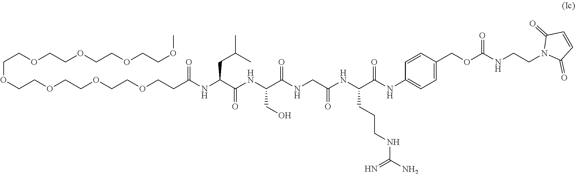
C(COCCOCCOCCOC)OCCOCCOCCOCCC(NC(C(NC(C(NCC(NC(C(NC1=CC=C(COC(NCCN2C(=O)C=CC2=O)=O)C=C1)=O)CCCNC(N)=N)=O)=O)CO)=O)CC(C)C)=O
